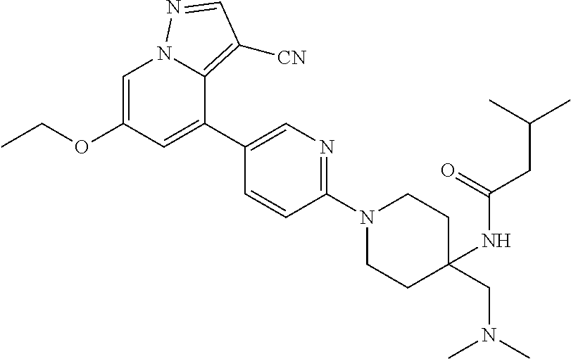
C12=C([CN])C=NN1C=C(OCC)C=C2C1=CN=C(N2CCC(NC(CC(C)C)=O)(CN(C)C)CC2)C=C1
